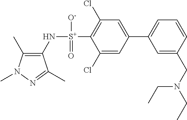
C1(C)=C(N[S+](C2=C(Cl)C=C(C3=CC=CC(CN(CC)CC)=C3)C=C2Cl)([O-])=O)C(C)=NN1C
